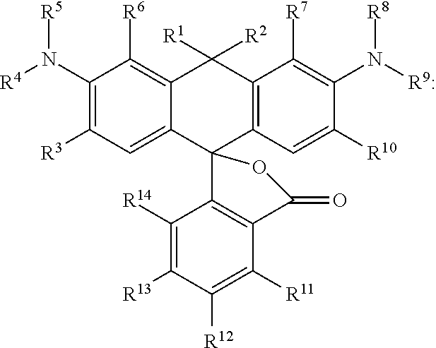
C1(N([R4])[R5])=C([R3])C=C2C(=C1[R6])C([R1])([R2])C1=C(C23C2=C(C(=O)O3)C([R11])=C([R12])C([R13])=C2[R14])C=C([R10])C(N([R9:])[R8])=C1[R7]
